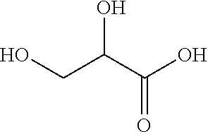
OC(C(CO)O)=O
